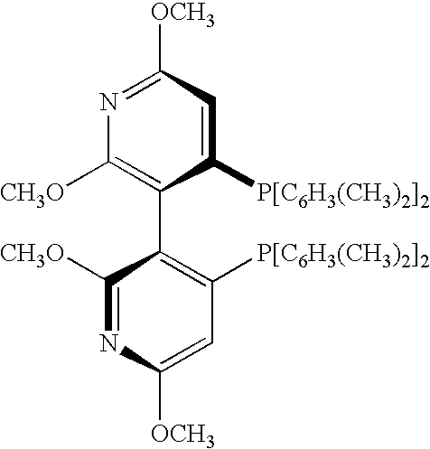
C1(C2=C([P[C6H3(CH3)2]2])C=C([OCH3])N=C2[OH3C])=C([OH3C])N=C([OCH3])C=C1[P[C6H3(CH3)2]2]
